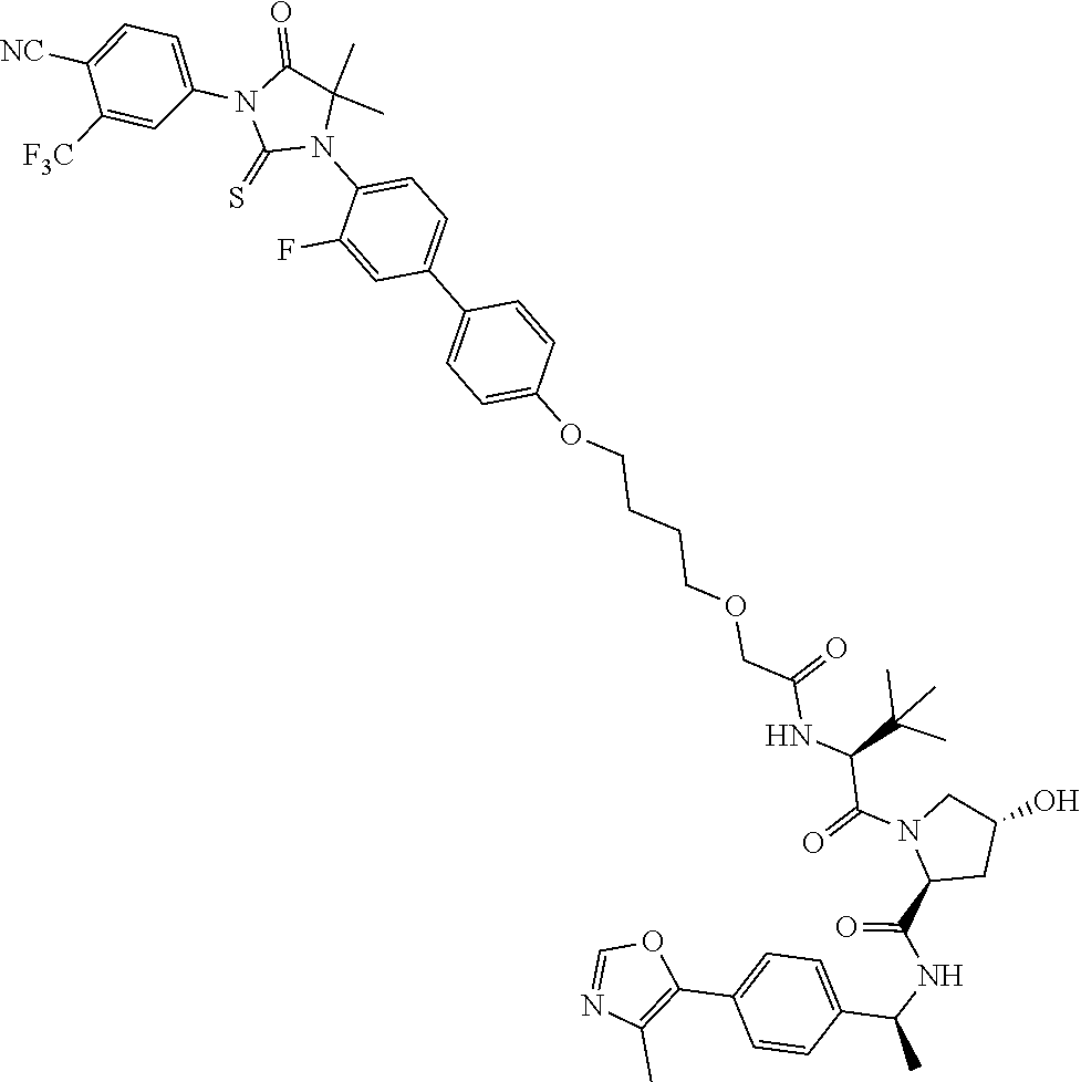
C1(OCCCCOCC(NC(C(=O)N2CC(O)CC2C(NC(C2=CC=C(C3=C(C)N=CO3)C=C2)C)=O)C(C)(C)C)=O)=CC=C(C2=CC=C(N3C(=S)N(C4=CC=C([NC])C([F3C])=C4)C(=O)C3(C)C)C(F)=C2)C=C1
